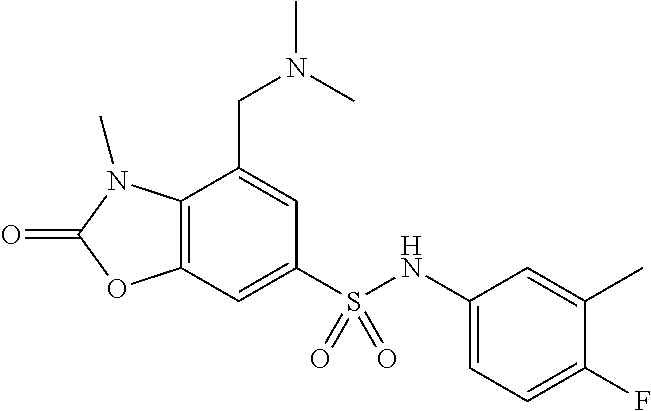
C1=C(CN(C)C)C2=C(C=C1S(NC1=CC=C(F)C(C)=C1)(=O)=O)OC(=O)N2C
